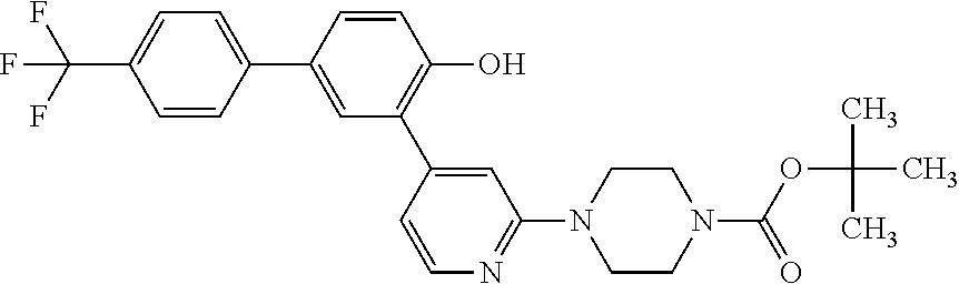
C1(C(F)(F)F)=CC=C(C2=CC(C3=CC(N4CCN(C(OC(C)(C)C)=O)CC4)=NC=C3)=C(O)C=C2)C=C1
